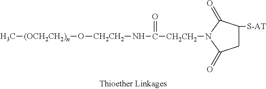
C[(OCH2CH2)n]O[CH2CH2]NC([CH2CH2]N1C(=O)CC([S-AT])C1=O)=O
